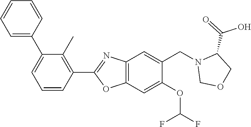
C1(C2=CC=CC=C2)=CC=CC(C2=NC3=C(O2)C=C(OC(F)F)C(CN2COCC2C(=O)O)=C3)=C1C
